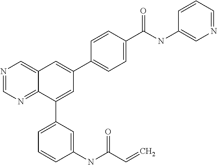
C1(C(NC2=CN=CC=C2)=O)=CC=C(C2=CC3=CN=CN=C3C(C3=CC=CC(NC(C=C)=O)=C3)=C2)C=C1
